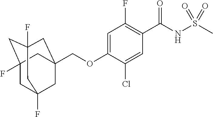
C(OC1=CC(F)=C(C(NS(C)(=O)=O)=O)C=C1Cl)C12CC3(F)CC(F)(CC(F)(C1)C3)C2
